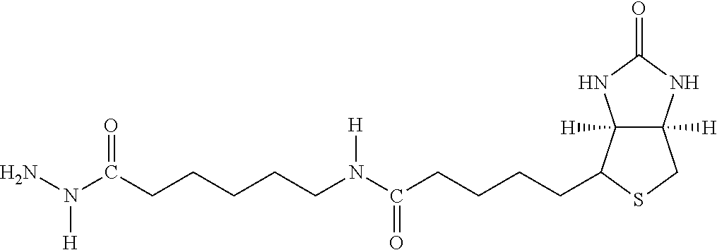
C12([H])C([H])(C(CCCCC(N(CCCCCC(N(N)[H])=O)[H])=O)SC1)NC(=O)N2
